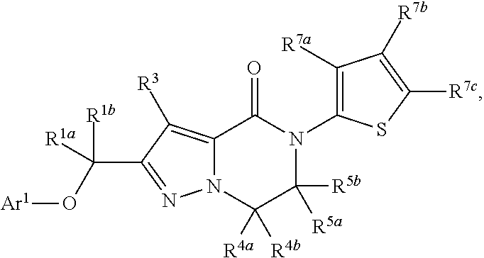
N12C(=C([R3])C(C(O[Ar1])([R1b])[R1a])=N1)C(=O)N(C1=C([R7a])C([R7b])=C([R7c])S1)C([R5a])([R5b])C2([R4a])[R4b]
